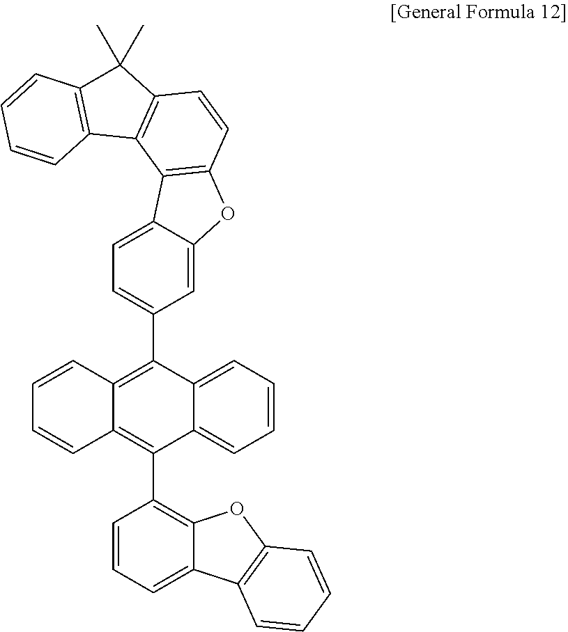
C1=CC2=C(C3=CC=C4C(=C3)OC3=C4C4=C(C=C3)C(C)(C)C3=C4C=CC=C3)C3=CC=CC=C3C(C3=C4C(=CC=C3)C3=C(O4)C=CC=C3)=C2C=C1
